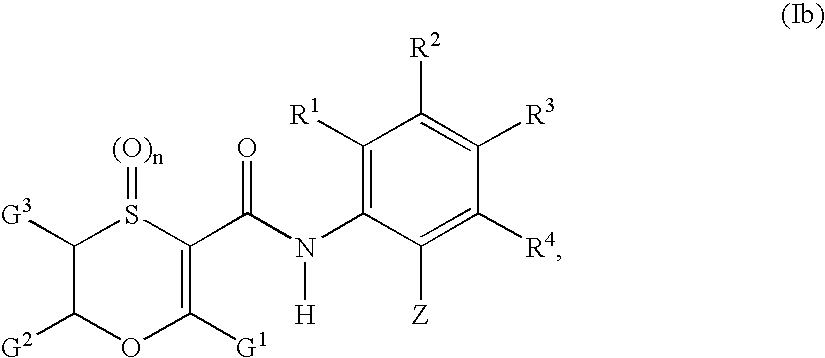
C1([G3])C([G2])OC([G1])=C(C(N(C2=C([R1])C([R2])=C([R3])C([R4])=C2[Z])[H])=O)S1=[(O)n]
